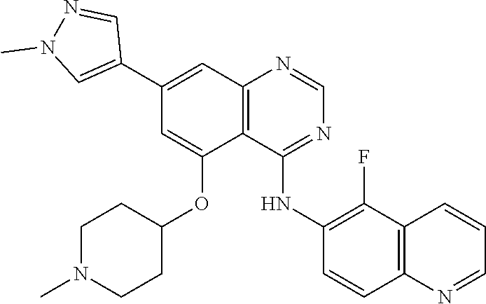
C1=NC2=C(C(OC3CCN(C)CC3)=CC(C3=CN(C)N=C3)=C2)C(NC2=C(F)C3=C(N=CC=C3)C=C2)=N1
